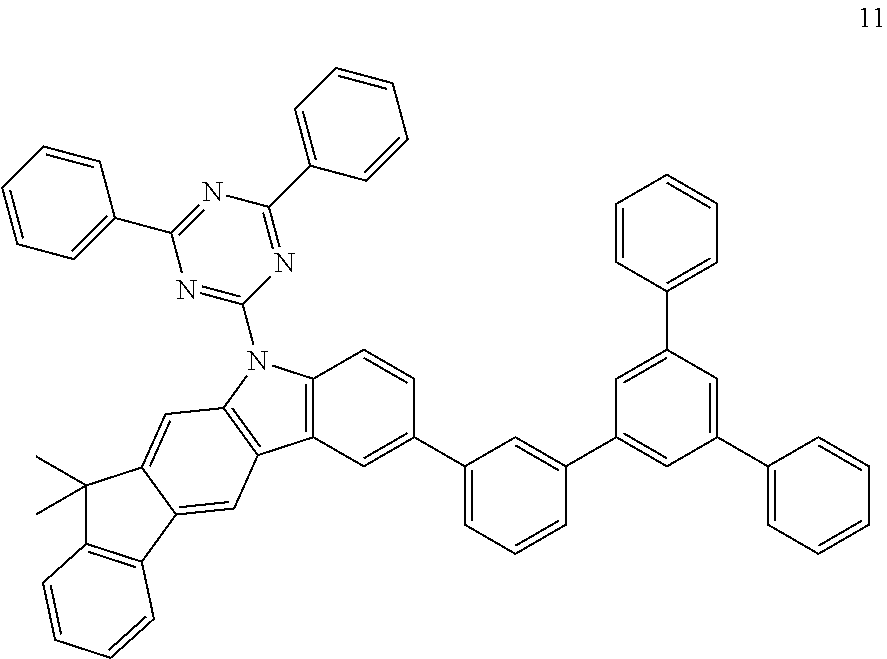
C12=C(N(C3=NC(C4=CC=CC=C4)=NC(C4=CC=CC=C4)=N3)C3=C1C=C1C(=C3)C(C)(C)C3=C1C=CC=C3)C=CC(C1=CC=CC(C3=CC(C4=CC=CC=C4)=CC(C4=CC=CC=C4)=C3)=C1)=C2
